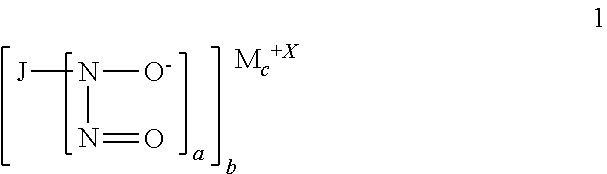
[J]N([O-])N=O
